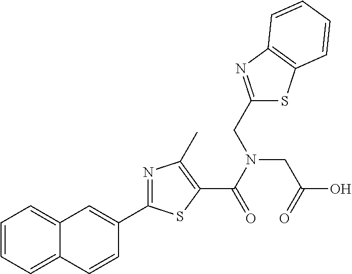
N1=C(C2=CC3=CC=CC=C3C=C2)SC(C(=O)N(CC(=O)O)CC2=NC3=C(S2)C=CC=C3)=C1C
